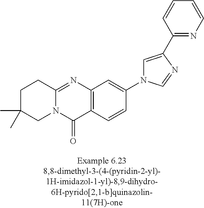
C1C(C)(C)CN2C(=NC3=C(C2=O)C=CC(N2C=C(C4=NC=CC=C4)N=C2)=C3)C1
